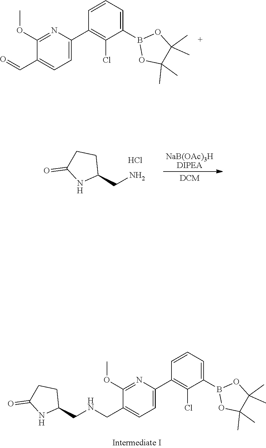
B1(C2=CC=CC(C3=CC=C(C=O)C(OC)=N3)=C2Cl)OC(C)(C)C(C)(C)O1.[NaB(OAc)3HDIPEA].[DCM].C1C(CN)NC(=O)C1.Cl.B1(C2=CC=CC(C3=CC=C(CNCC4CCC(=O)N4)C(OC)=N3)=C2Cl)OC(C)(C)C(C)(C)O1
